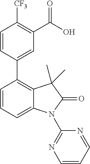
C1=CC(C2=C3C(=CC=C2)N(C2=NC=CC=N2)C(=O)C3(C)C)=CC(C(O)=O)=C1[CF3]
